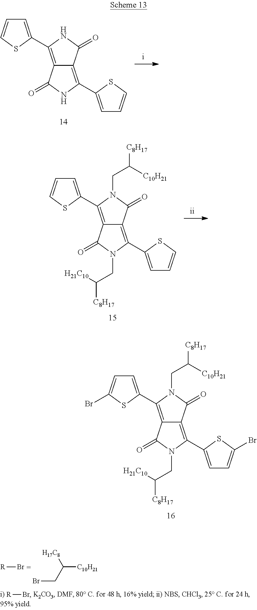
C1=C(C2=C3C(=C(C4=CC=CS4)NC3=O)C(=O)N2)SC=C1.C1=C(C2=C3C(=C(C4=CC=C(Br)S4)N(CC([C8H17])[H21C10])C3=O)C(=O)N2CC([C10H21])[C8H17])SC(Br)=C1.C([C10H21])(CBr)[H17C8].[R]Br.[R]Br.C1=C(C2=C3C(=C(C4=CC=CS4)N(CC([C8H17])[H21C10])C3=O)C(=O)N2CC([C10H21])[C8H17])SC=C1
